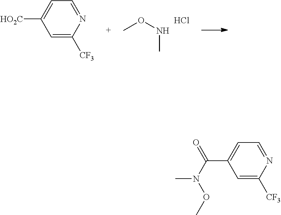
CONC.Cl.N1=CC=C([HO2C])C=C1[CF3].N1=CC=C(C(N(OC)C)=O)C=C1[CF3]
